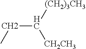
C(C([(CH2)3CH3])[CH2CH3])C
